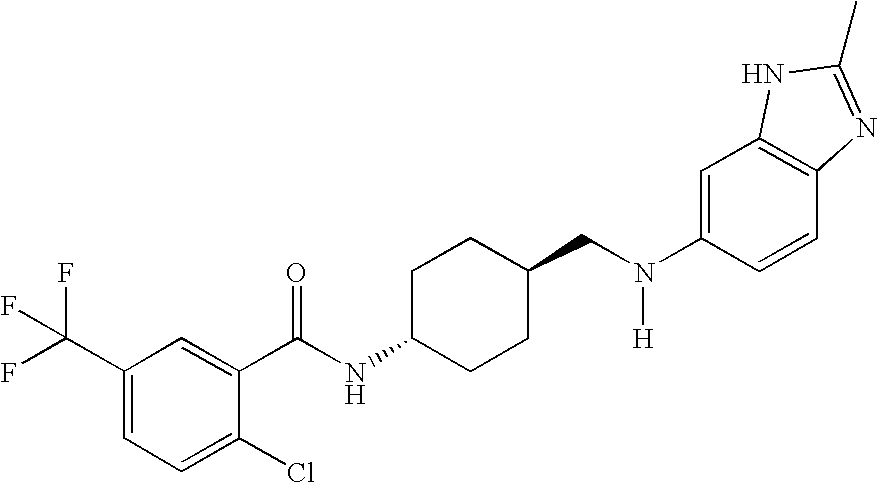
C1(C(F)(F)F)=CC=C(Cl)C(C(NC2CCC(CN(C3=CC4=C(C=C3)N=C(C)N4)[H])CC2)=O)=C1
